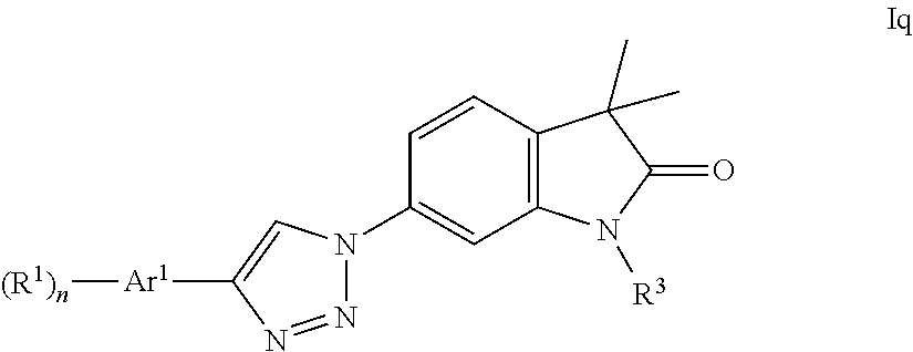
C12=C(C=CC(N3N=NC([Ar1][(R1)n])=C3)=C1)C(C)(C)C(=O)N2[R3]
